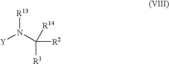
[R2]C([R1])(N([Y])[R13])[R14]
